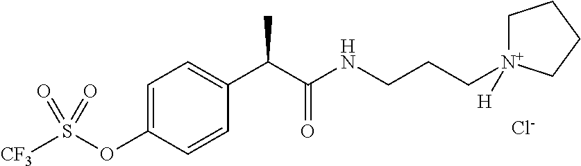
[Cl-].C1=CC(OS([CF3])(=O)=O)=CC=C1C(C(NCCC[N+]1([H])CCCC1)=O)C
